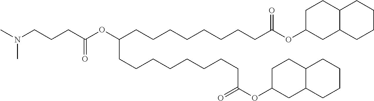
CN(C)CCCC(OC(CCCCCCCCC(OC1CC2C(CC1)CCCC2)=O)CCCCCCCCC(OC1CC2C(CC1)CCCC2)=O)=O
